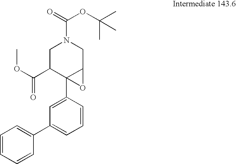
C1C(C(OC)=O)C2(C3=CC(C4=CC=CC=C4)=CC=C3)C(CN1C(=O)OC(C)(C)C)O2
